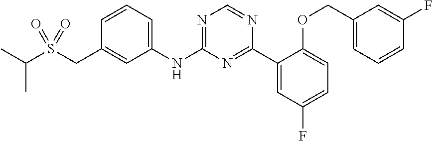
C1=CC=C(NC2=NC=NC(C3=CC(F)=CC=C3OCC3=CC=CC(F)=C3)=N2)C=C1CS(C(C)C)(=O)=O
